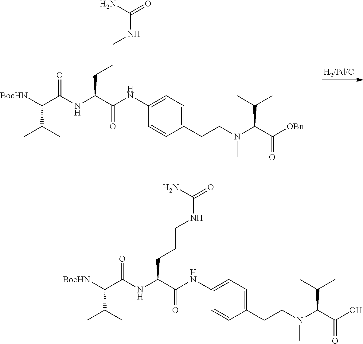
[BocHN]C(C(=O)NC(CCCNC(N)=O)C(=O)NC1=CC=C(CCN(C(C([OBn])=O)C(C)C)C)C=C1)C(C)C.[BocHN]C(C(=O)NC(CCCNC(N)=O)C(=O)NC1=CC=C(CCN(C(C(O)=O)C(C)C)C)C=C1)C(C)C
